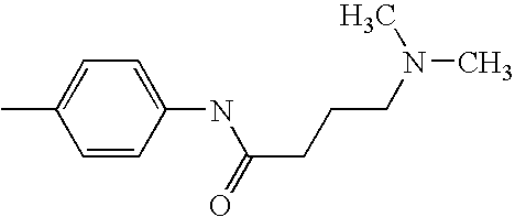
C1=C(C)C=CC(NC(CCCN(C)C)=O)=C1
